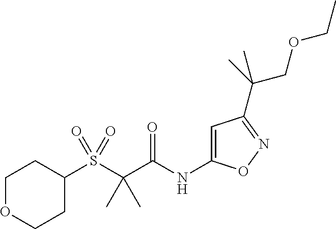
C1(NC(C(S(C2CCOCC2)(=O)=O)(C)C)=O)=CC(C(COCC)(C)C)=NO1
